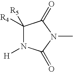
C1([R4])([R5])N([H])C(=O)N(C)C1=O
